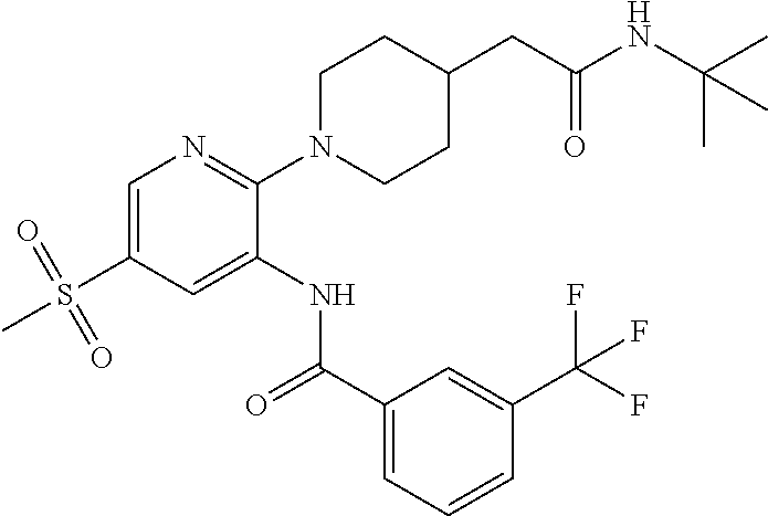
C1=C(S(=O)(=O)C)C=C(NC(C2=CC=CC(C(F)(F)F)=C2)=O)C(N2CCC(CC(NC(C)(C)C)=O)CC2)=N1
